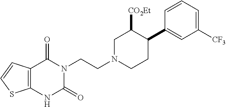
C12=C(C(=O)N(CCN3CCC(C4=CC([CF3])=CC=C4)C([CO2Et])C3)C(=O)N1)C=CS2
